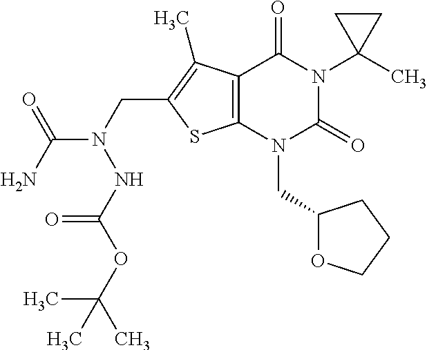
C12=C(N(CC3OCCC3)C(=O)N(C3(C)CC3)C1=O)SC(CN(C(N)=O)NC(OC(C)(C)C)=O)=C2C
